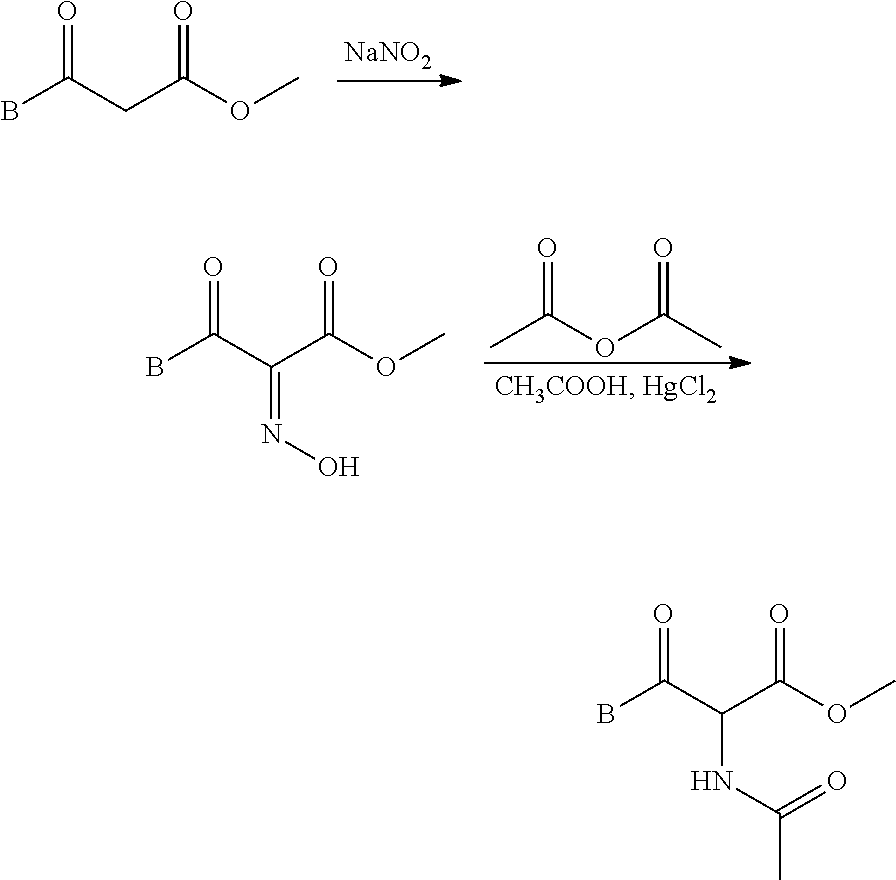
BC(CC(OC)=O)=O.[NaNO2].BC(C(C(OC)=O)=NO)=O.CC(OC(C)=O)=O.BC(C(C(OC)=O)NC(C)=O)=O
